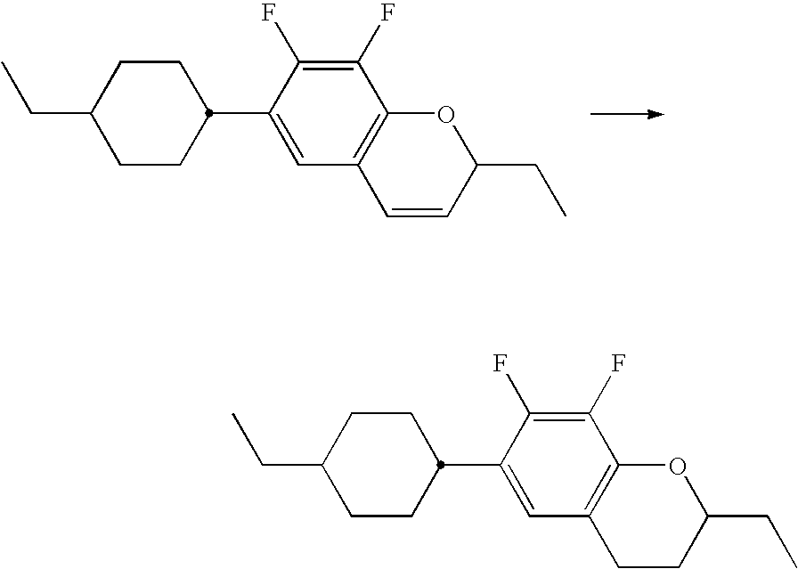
C1CC(C2=CC3=C(C(F)=C2F)OC(CC)C=C3)CCC1CC.C1CC(C2=CC3=C(C(F)=C2F)OC(CC)CC3)CCC1CC
